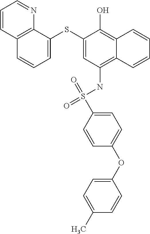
C12=C(NS(=O)(=O)C3=CC=C(OC4=CC=C(C)C=C4)C=C3)C=C(SC3=CC=CC4=C3N=CC=C4)C(O)=C1C=CC=C2
